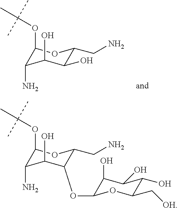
C1(OC(C)(C)C)C(N)C(O)C(O)C(CN)O1.C1(OC(C)(C)C)C(N)C(O)C(OC2C(O)C(O)C(O)C(C[OH])O2)C(CN)O1
